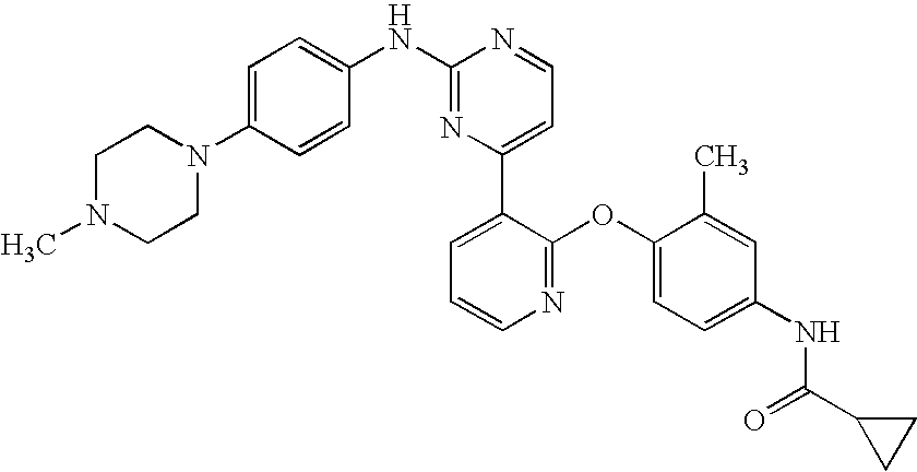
C1(NC2=CC=C(N3CCN(C)CC3)C=C2)=NC(C2=CC=CN=C2OC2=CC=C(NC(C3CC3)=O)C=C2C)=CC=N1
